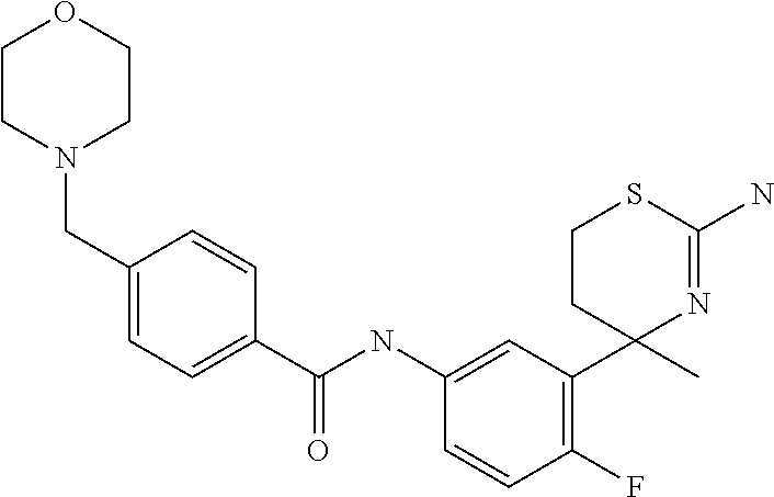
C1(C(NC2=CC(C3(C)N=C(N)SCC3)=C(F)C=C2)=O)=CC=C(CN2CCOCC2)C=C1
